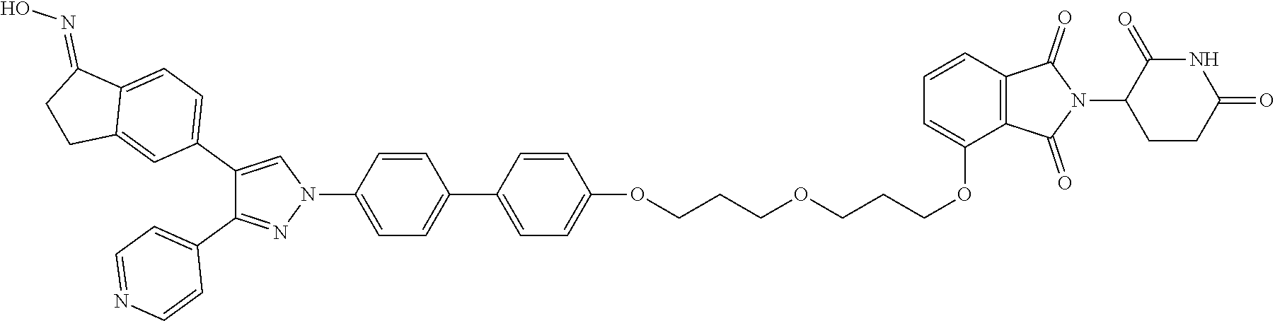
C1=CC(N2C=C(C3=CC=C4C(=C3)CCC4=NO)C(C3=CC=NC=C3)=N2)=CC=C1C1=CC=C(OCCCOCCCOC2=CC=CC3=C2C(=O)N(C2CCC(=O)NC2=O)C3=O)C=C1
